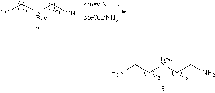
[NC]C[NBoc]C[CN].NCC[BocN]CCN
